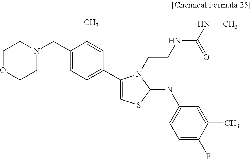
C1OCCN(CC2=CC=C(C3=CSC(=NC4=CC=C(F)C(C)=C4)N3CCNC(NC)=O)C=C2C)C1
